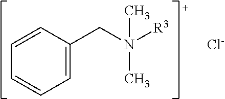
C1=C(CN([R3])(C)C)C=CC=C1.[Cl-]
